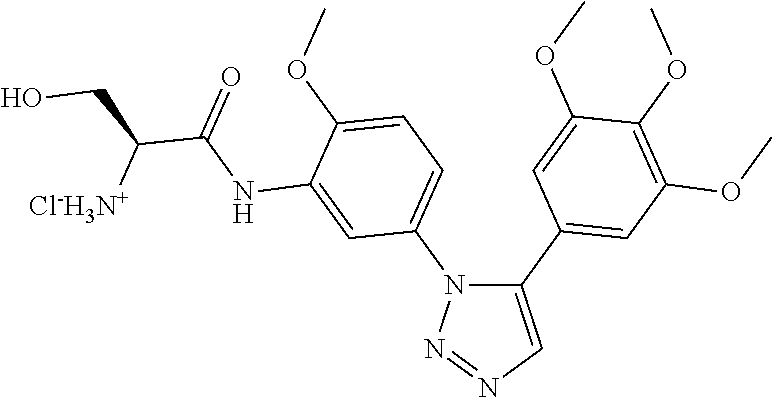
C1(C2=CC(OC)=C(OC)C(OC)=C2)=CN=NN1C1=CC=C(OC)C(NC(C(CO)[Cl-H3N+])=O)=C1
